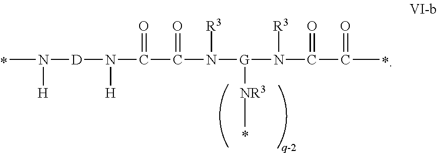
CN([H])[D]N([H])C(=O)C(=O)N([R3])[G](N([R3])C(C(=O)C)=O)[NR3]C
